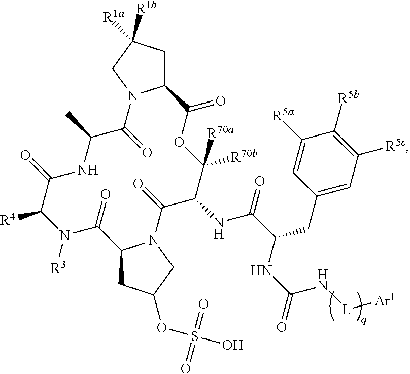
C12CC([R1a])([R1b])CN1C(=O)C(C)NC(=O)C([R4])N([R3])C(=O)C1CC(OS(O)(=O)=O)CN1C(=O)C(NC(C(CC1=CC([R5c])=C([R5b])C([R5a])=C1)NC(=O)N[L][Ar1])=O)C([R70b])([R70a])OC2=O
